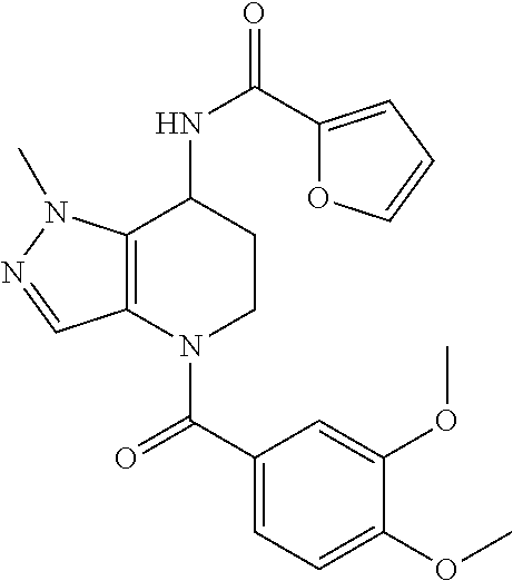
C1(C(=O)N2CCC(NC(=O)C3=CC=CO3)C3=C2C=NN3C)=CC=C(OC)C(OC)=C1
